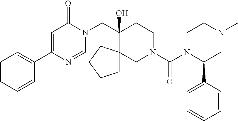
C1=CC=CC(C2=CC(=O)N(CC3(O)CCN(C(=O)N4C(C5=CC=CC=C5)CN(C)CC4)CC34CCCC4)C=N2)=C1
